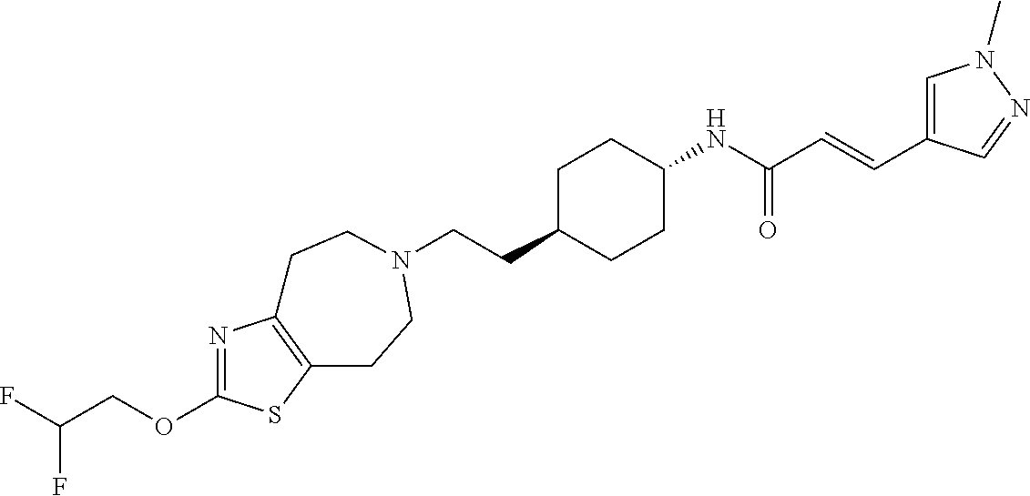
C(CC1CCC(NC(C=CC2=CN(C)N=C2)=O)CC1)N1CCC2=C(N=C(OCC(F)F)S2)CC1
